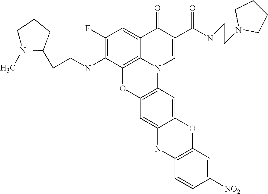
C1(F)=C(NCCC2CCCN2C)C2=C3C(=C1)C(=O)C(C(NCCN1CCCC1)=O)=CN3C1=C(O2)C=C2C(=C1)OC1=C(N2)C=CC([NO2])=C1
